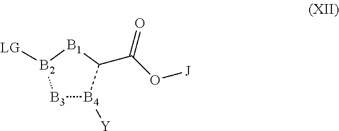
[B3]1[B4]([Y])C(C(O[J])=O)[B1][B2]1[LG]
